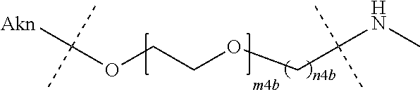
C(OCCOCC(NC)(C)C)([Akn])(C)C
